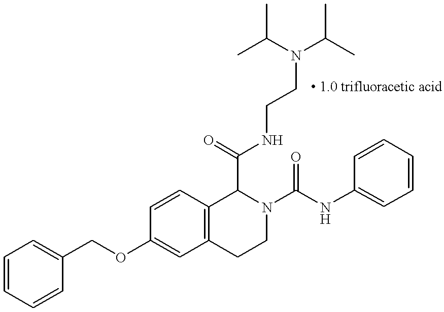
C(OC1=CC2=C(C=C1)C(C(=O)NCCN(C(C)C)C(C)C)N(C(=O)NC1=CC=CC=C1)CC2)C1=CC=CC=C1
